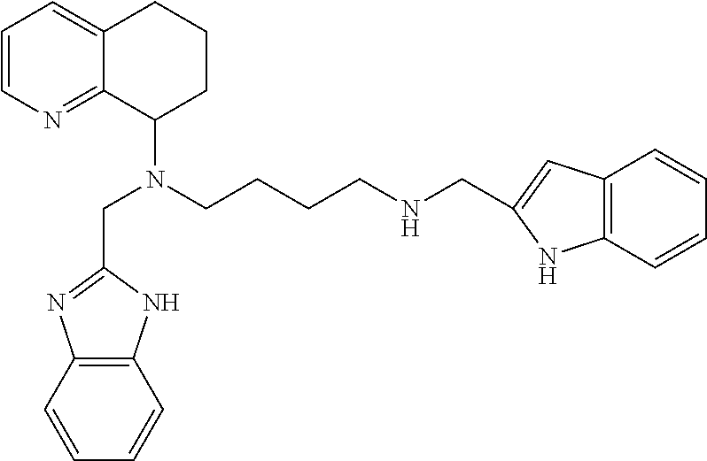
C12=C(C=CC=C1)NC(CNCCCCN(CC1=NC3=C(N1)C=CC=C3)C1CCCC3=CC=CN=C13)=C2
